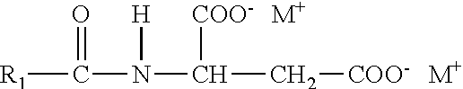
[R1]C(N(C(C[COO-])[COO-])[H])=O.[M+].[M+]
